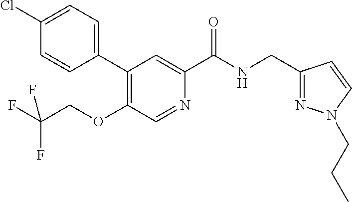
C1(Cl)=CC=C(C2=C(OCC(F)(F)F)C=NC(C(NCC3=NN(CCC)C=C3)=O)=C2)C=C1
